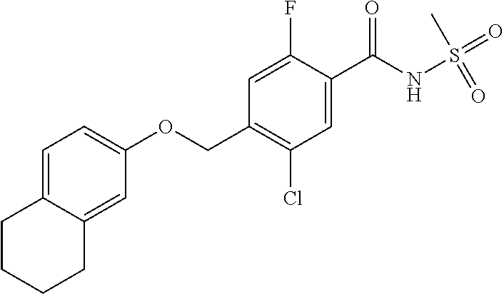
C1=C(F)C(C(NS(C)(=O)=O)=O)=CC(Cl)=C1COC1=CC=C2C(=C1)CCCC2
